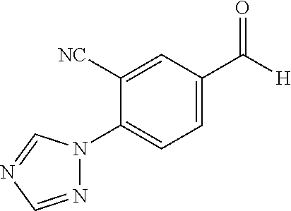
C1([NC])=CC(C([H])=O)=CC=C1N1N=CN=C1
